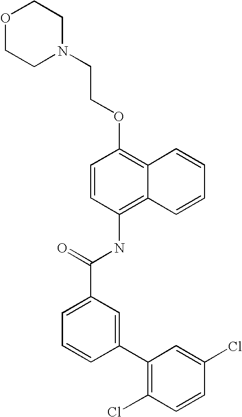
O1CCN(CCOC2=C3C(=C(NC(C4=CC=CC(C5=C(Cl)C=CC(Cl)=C5)=C4)=O)C=C2)C=CC=C3)CC1
